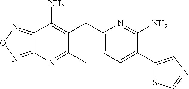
C12=NON=C1N=C(C)C(CC1=CC=C(C3=CN=CS3)C(N)=N1)=C2N
